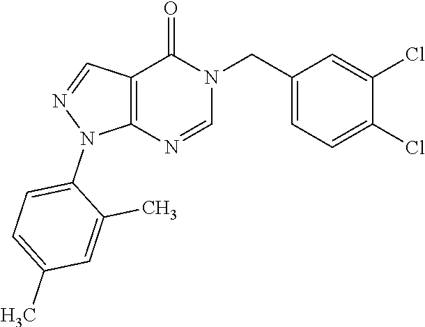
C12=C(C=NN1C1=CC=C(C)C=C1C)C(=O)N(CC1=CC=C(Cl)C(Cl)=C1)C=N2
